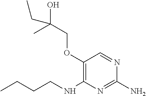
C(COC1=C(NCCCC)N=C(N)N=C1)(O)(C)CC
